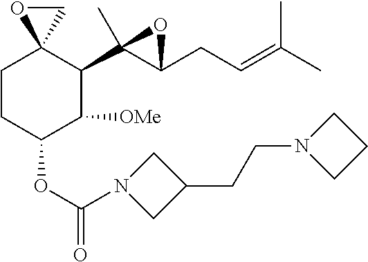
C1CC(OC(=O)N2CC(CCN3CCC3)C2)C([OMe])C(C2(C)C(CC=C(C)C)O2)C12CO2
